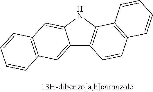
C12=CC3=C(C=C1NC1=C2C=CC2=C1C=CC=C2)C=CC=C3
